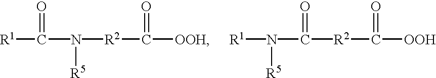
[R2](C([OOH])=O)N(C([R1])=O)[R5].[R2](C([OOH])=O)C(N([R1])[R5])=O
